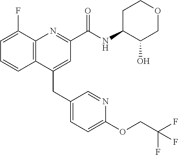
C(C1=CC(C(NC2C(O)COCC2)=O)=NC2=C1C=CC=C2F)C1=CC=C(OCC(F)(F)F)N=C1
